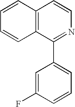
C12=C(C(C3=CC=CC(F)=C3)=NC=C1)C=CC=C2
